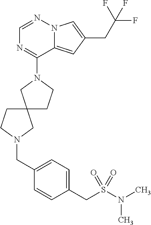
C1=NN2C(=CC(CC(F)(F)F)=C2)C(N2CC3(CC2)CCN(CC2=CC=C(CS(N(C)C)(=O)=O)C=C2)C3)=N1
